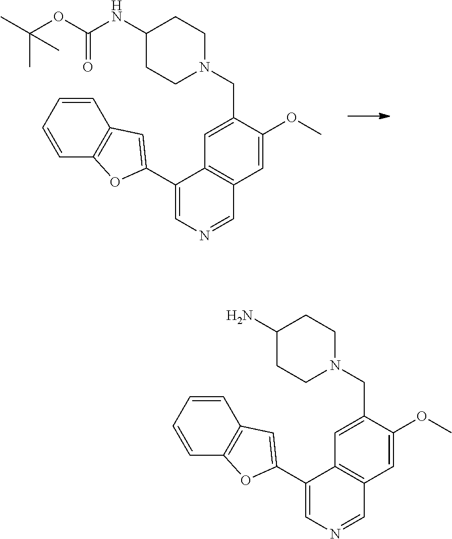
C1(C2=CC3=C(C=CC=C3)O2)=CN=CC2=C1C=C(CN1CCC(NC(OC(C)(C)C)=O)CC1)C(OC)=C2.C1(C2=CC3=C(C=CC=C3)O2)=CN=CC2=C1C=C(CN1CCC(N)CC1)C(OC)=C2
